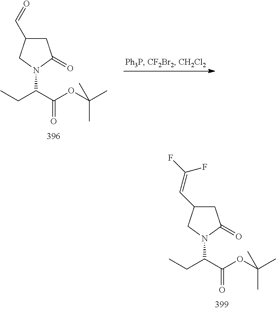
C1C(C=O)CN(C(C(OC(C)(C)C)=O)CC)C1=O.C1C(C=C(F)F)CN(C(C(OC(C)(C)C)=O)CC)C1=O
